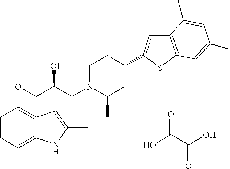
C1=CC=C2C(=C1OCC(CN1C(C)CC(C3=CC4=C(S3)C=C(C)C=C4C)CC1)O)C=C(C)N2.OC(C(O)=O)=O
